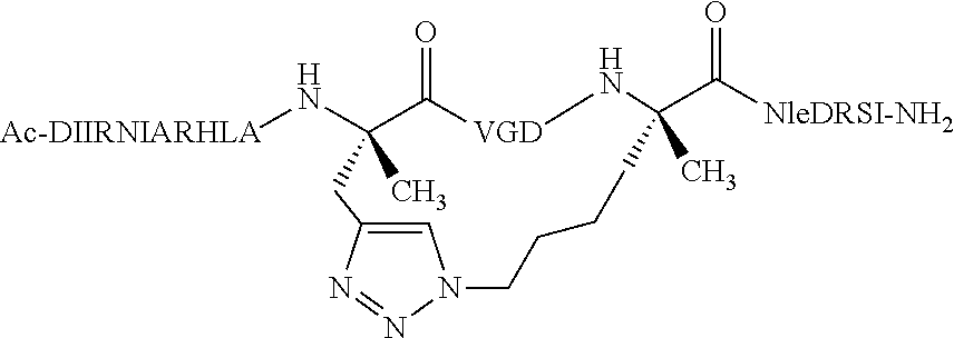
N([Ac-DIIRNIARHLA])C1(C)C(=O)[VGD]NC(C([NleDRSI-NH2])=O)(C)CCCCN2C=C(C1)N=N2
